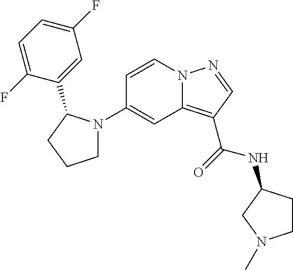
C1(N2CCCC2C2=CC(F)=CC=C2F)=CC2=C(C(=O)NC3CCN(C)C3)C=NN2C=C1
